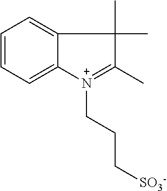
C1=CC=C2C(=C1)C(C)(C)C(C)=[N+]2CCC[SO3-]
